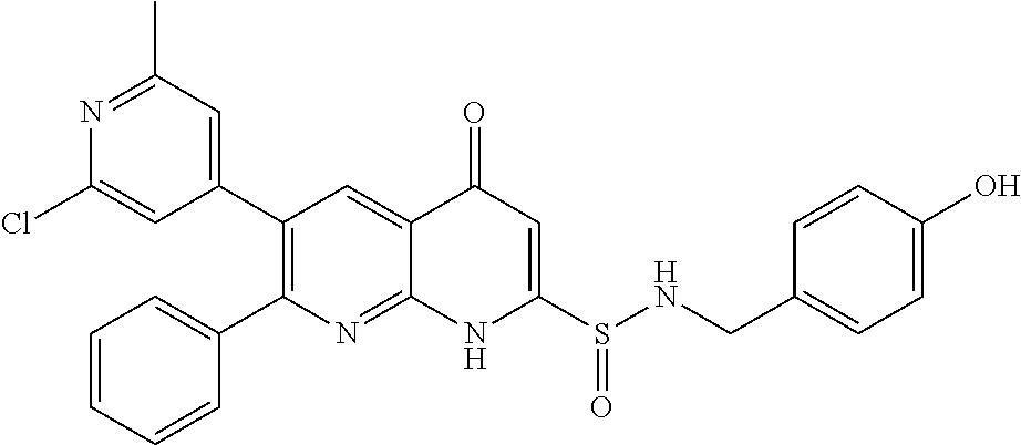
N1=C(C)C=C(C2=C(C3=CC=CC=C3)N=C3C(=C2)C(=O)C=C(S(NCC2=CC=C(O)C=C2)=O)N3)C=C1Cl
